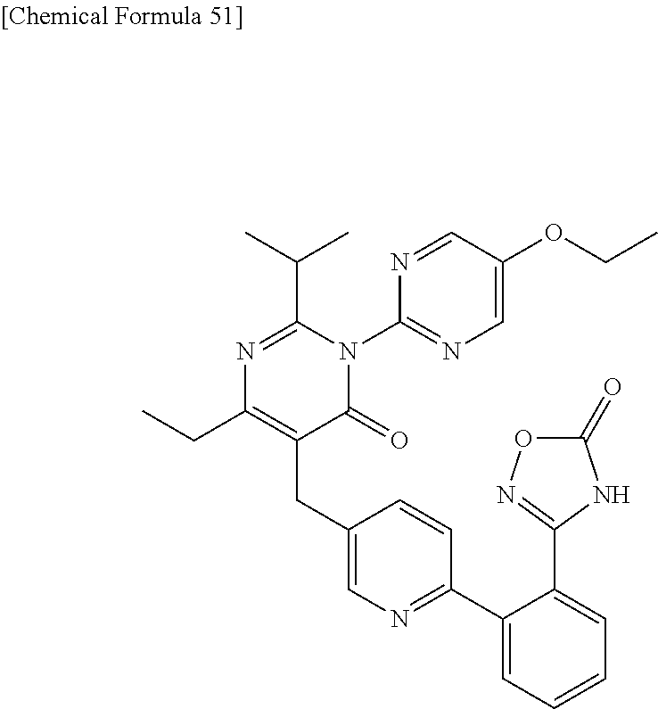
N1=C(C(C)C)N(C2=NC=C(OCC)C=N2)C(=O)C(CC2=CN=C(C3=CC=CC=C3C3=NOC(=O)N3)C=C2)=C1CC
